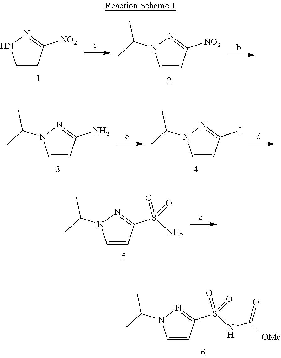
C1=CC(S(=O)(NC(=O)[OMe])=O)=NN1C(C)C.C1=CC([NO2])=NN1.C1=CC([NO2])=NN1C(C)C.C1=CC(N)=NN1C(C)C.C1=CC(I)=NN1C(C)C.C1=CC(S(=O)(N)=O)=NN1C(C)C
